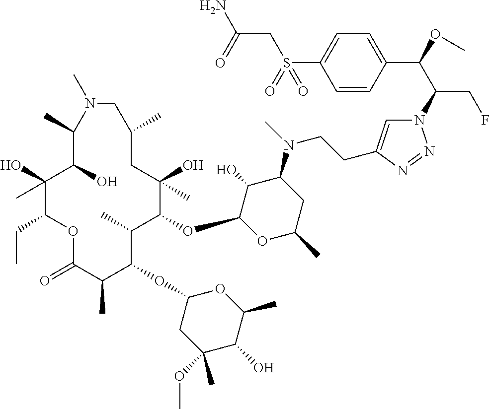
C1(O)(C)C(CC)OC(=O)C(C)C(OC2CC(OC)(C)C(O)C(C)O2)C(C)C(OC2OC(C)CC(N(C)CCC3=CN(C(C(OC)C4=CC=C(S(=O)(CC(N)=O)=O)C=C4)CF)N=N3)C2O)C(O)(C)CC(C)CN(C)C(C)C1O
